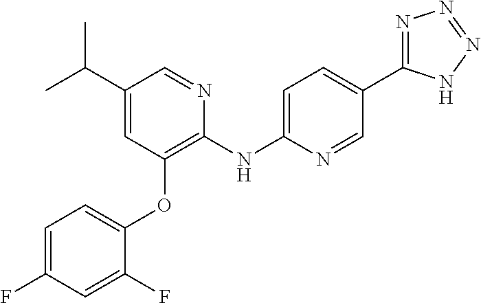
C1(C(C)C)=CC(OC2=CC=C(F)C=C2F)=C(NC2=CC=C(C3=NN=NN3)C=N2)N=C1
